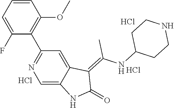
C1=CC=C(F)C(C2=NC=C3C(=C2)C(=C(NC2CCNCC2)C)C(=O)N3)=C1OC.Cl.Cl.Cl
